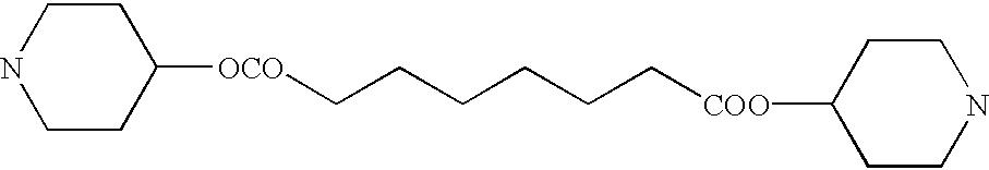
N1CCC([OCO]CCCCCC[COO]C2CCNCC2)CC1
